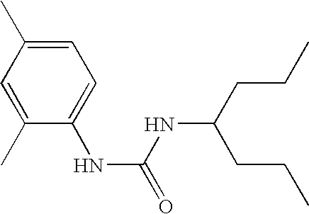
C1(NC(=O)NC(CCC)CCC)=CC=C(C)C=C1C
